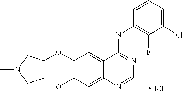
C1(OC2CCN(C)C2)=C(OC)C=C2C(=C1)C(NC1=C(F)C(Cl)=CC=C1)=NC=N2.Cl
